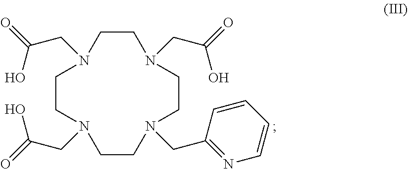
C1CN(CC(=O)O)CCN(CC(=O)O)CCN(CC2=NC=CC=C2)CCN1CC(=O)O
